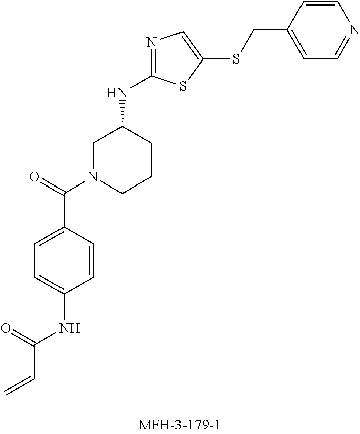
C=CC(NC1=CC=C(C(=O)N2CCCC(NC3=NC=C(SCC4=CC=NC=C4)S3)C2)C=C1)=O
